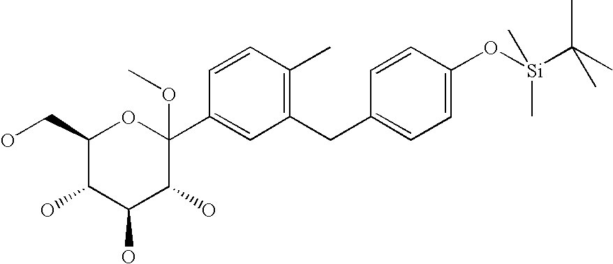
C1(CO)C(O)C(O)C(O)C(C2=CC(CC3=CC=C(O[Si](C)(C)C(C)(C)C)C=C3)=C(C)C=C2)(OC)O1
